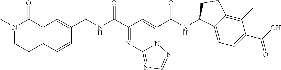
N12C(C(NC3C4=CC=C(C(O)=O)C(C)=C4CC3)=O)=CC(C(NCC3=CC4=C(C=C3)CCN(C)C4=O)=O)=NC1=NC=N2
